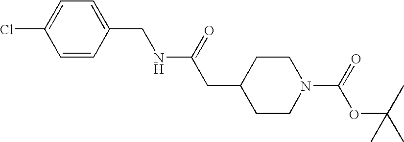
C1=CC(CNC(CC2CCN(C(=O)OC(C)(C)C)CC2)=O)=CC=C1Cl
